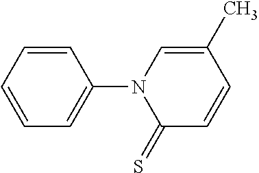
C1=CC=CC=C1N1C(=S)C=CC(C)=C1
